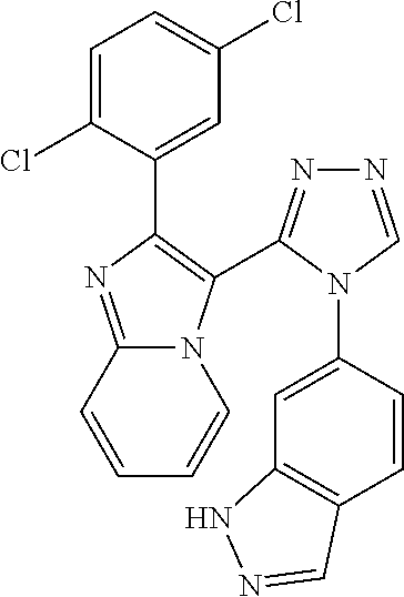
C1=C(Cl)C(C2=C(C3=NN=CN3C3=CC4=C(C=C3)C=NN4)N3C(=N2)C=CC=C3)=CC(Cl)=C1
